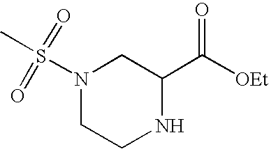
S(C)(N1CCNC(C([OEt])=O)C1)(=O)=O
